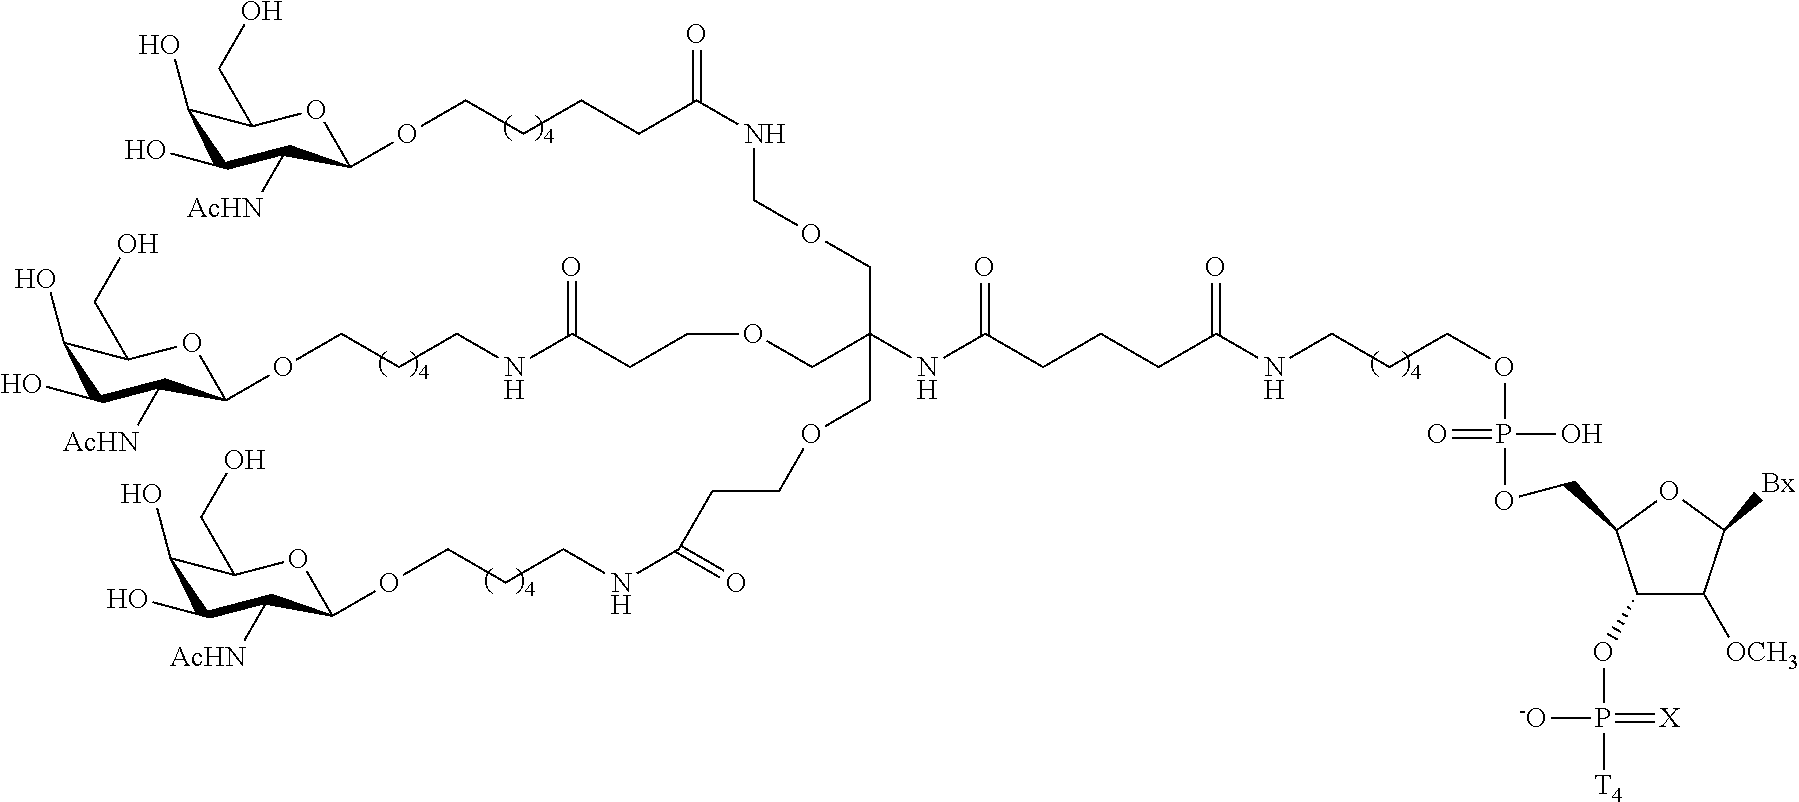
C1(O)C(O)C([AcHN])C(OCCCCC(NCOCC(COCCC(NCCCOC2C([AcHN])C(O)C(O)C(CO)O2)=O)(COCCC(NCCCOC2C([AcHN])C(O)C(O)C(CO)O2)=O)NC(CCCC(NCCCOP(OCC2C(OP([T4])(=[X])[-O])C([OCH3])C([Bx])O2)(O)=O)=O)=O)=O)OC1CO
